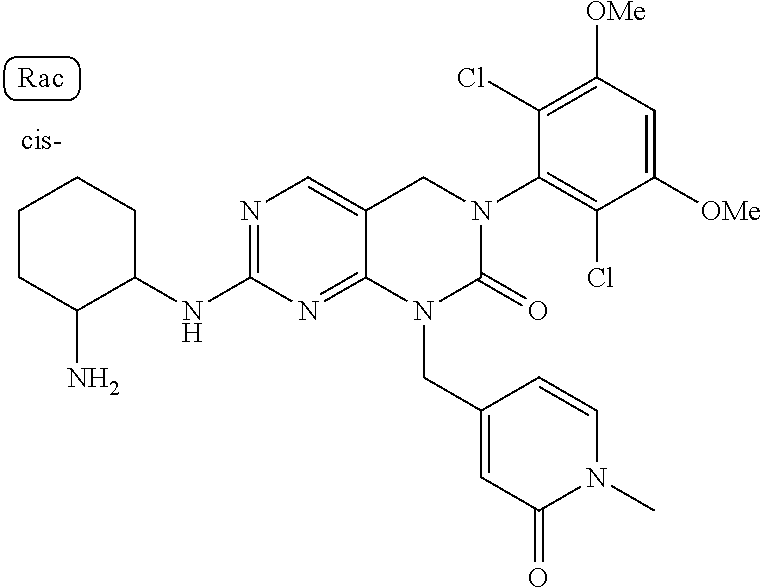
N1=C(NC2CCCCC2N)N=C2C(=C1)CN(C1=C(Cl)C([OMe])=CC([OMe])=C1Cl)C(=O)N2CC1=CC(=O)N(C)C=C1
